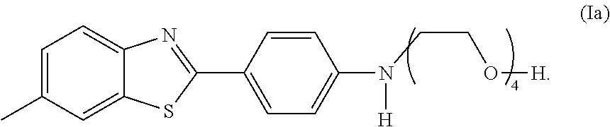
C1=C(C)C=C2C(=C1)N=C(C1=CC=C(N([H])CCO[H])C=C1)S2
